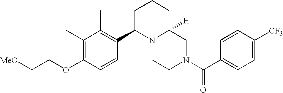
C(OC1=C(C)C(C)=C(C2N3C([H])(CN(C(C4=CC=C([CF3])C=C4)=O)CC3)CCC2)C=C1)C[MeO]
